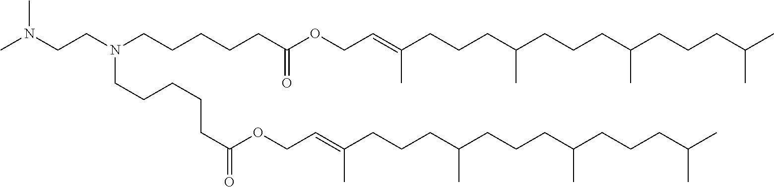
CN(CCN(CCCCCC(OCC=C(CCCC(CCCC(CCCC(C)C)C)C)C)=O)CCCCCC(=O)OCC=C(CCCC(CCCC(CCCC(C)C)C)C)C)C
